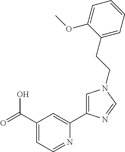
C1(C(=O)O)=CC=NC(C2=CN(CCC3=CC=CC=C3OC)C=N2)=C1
